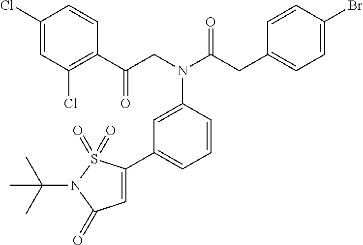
C1(Cl)=CC(Cl)=C(C(CN(C(CC2=CC=C(Br)C=C2)=O)C2=CC(C3=CC(=O)N(C(C)(C)C)S3(=O)=O)=CC=C2)=O)C=C1
